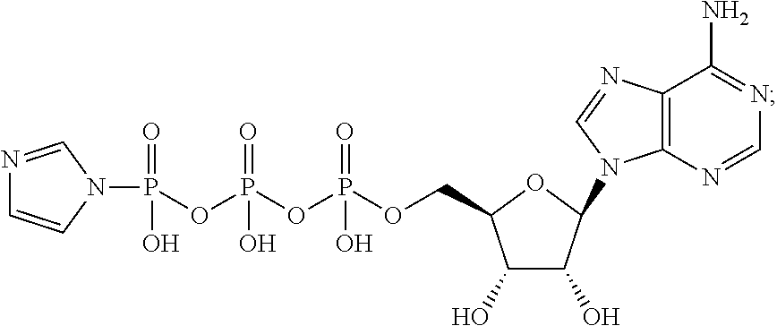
C1(O)C(O)C(N2C3=C(N=C2)C(N)=NC=N3)OC1COP(=O)(O)OP(OP(=O)(O)N1C=NC=C1)(=O)O
